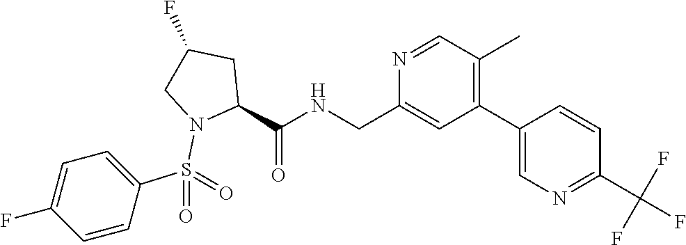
N1=CC(C)=C(C2=CN=C(C(F)(F)F)C=C2)C=C1CNC(C1N(S(C2=CC=C(F)C=C2)(=O)=O)CC(F)C1)=O
